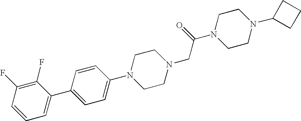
C1(N2CCN(CC(N3CCN(C4CCC4)CC3)=O)CC2)=CC=C(C2=CC=CC(F)=C2F)C=C1
